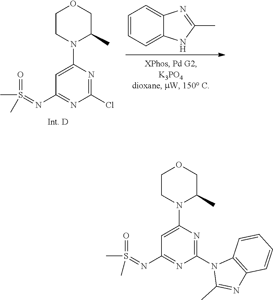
S(=NC1=NC(Cl)=NC(N2C(C)COCC2)=C1)(C)(=O)C.C1=CC=C2C(=C1)N=C(C)N2.S(=NC1=NC(N2C(C)=NC3=C2C=CC=C3)=NC(N2C(C)COCC2)=C1)(C)(=O)C
